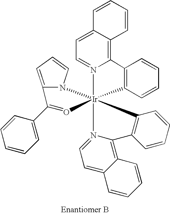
C1=CC2=C3N(=CC=C2C=C1)[Ir]12(N4=CC=C5C(=C4C4=C1C=CC=C4)C=CC=C5)(C1=C3C=CC=C1)N1C=CC=C1C(C1=CC=CC=C1)=O2
